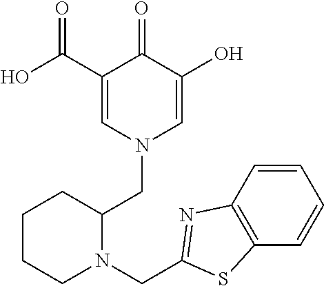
C1(C(=O)O)=CN(CC2CCCCN2CC2=NC3=C(C=CC=C3)S2)C=C(O)C1=O
